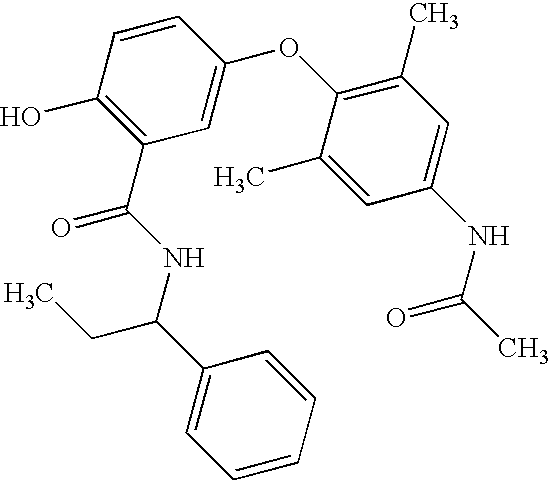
C1(O)=C(C(NC(C2=CC=CC=C2)CC)=O)C=C(OC2=C(C)C=C(NC(C)=O)C=C2C)C=C1
